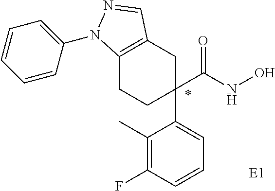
C1(C)=C(F)C=CC=C1C1(C(NO)=O)CCC2=C(C1)C=NN2C1=CC=CC=C1.*.[E1]
